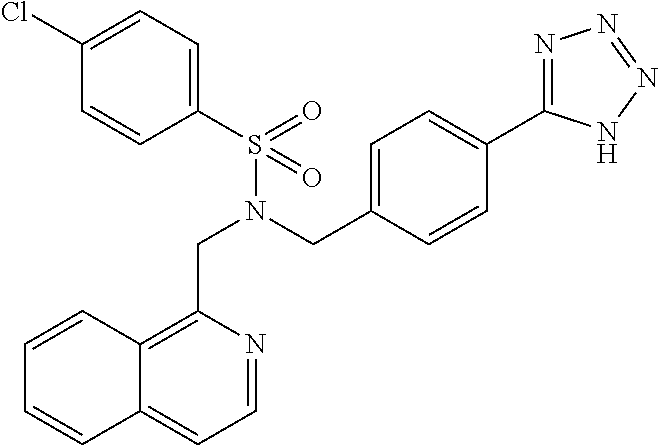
C1(S(N(CC2=CC=C(C3=NN=NN3)C=C2)CC2=C3C(=CC=N2)C=CC=C3)(=O)=O)=CC=C(Cl)C=C1
